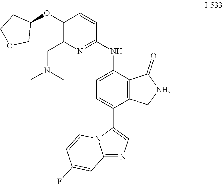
C1(NC2=CC=C(C3=CN=C4N3C=CC(F)=C4)C3=C2C(=O)[NH]C3)=NC(CN(C)C)=C(OC2CCOC2)C=C1
